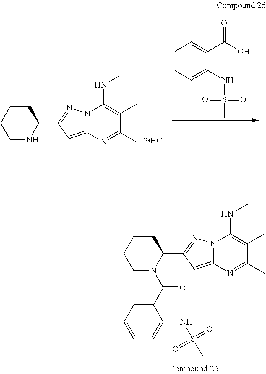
C1=CC=C(NS(=O)(C)=O)C(C(O)=O)=C1.C1NC(C2=NN3C(=C2)N=C(C)C(C)=C3NC)CCC1.C1N(C(C2=CC=CC=C2NS(C)(=O)=O)=O)C(C2=NN3C(=C2)N=C(C)C(C)=C3NC)CCC1
